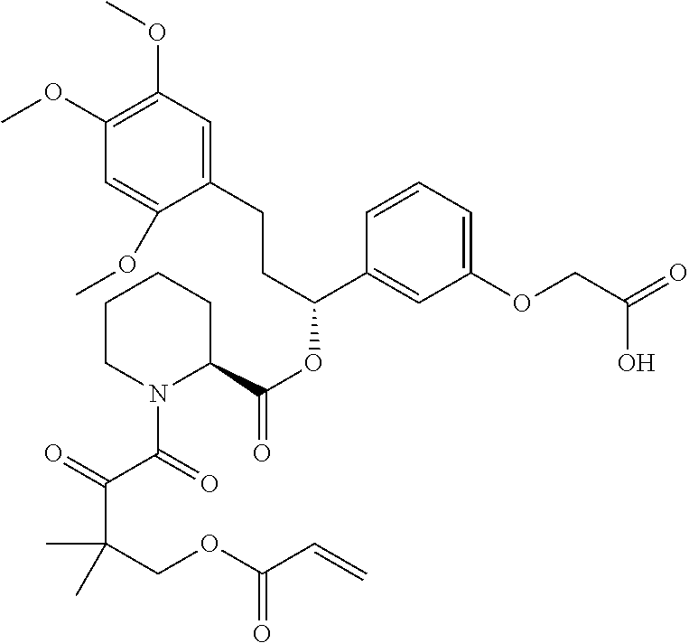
C1(OC)=C(OC)C=C(CCC(OC(=O)C2CCCCN2C(=O)C(=O)C(COC(C=C)=O)(C)C)C2=CC(OCC(=O)O)=CC=C2)C(OC)=C1
